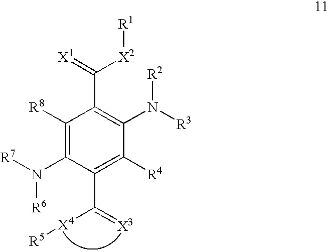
N([R6])(C1=C([R8])C(C(=[X1])[X2][R1])=C(N([R3])[R2])C([R4])=C1C([X4][R5])=[X3])[R7]
